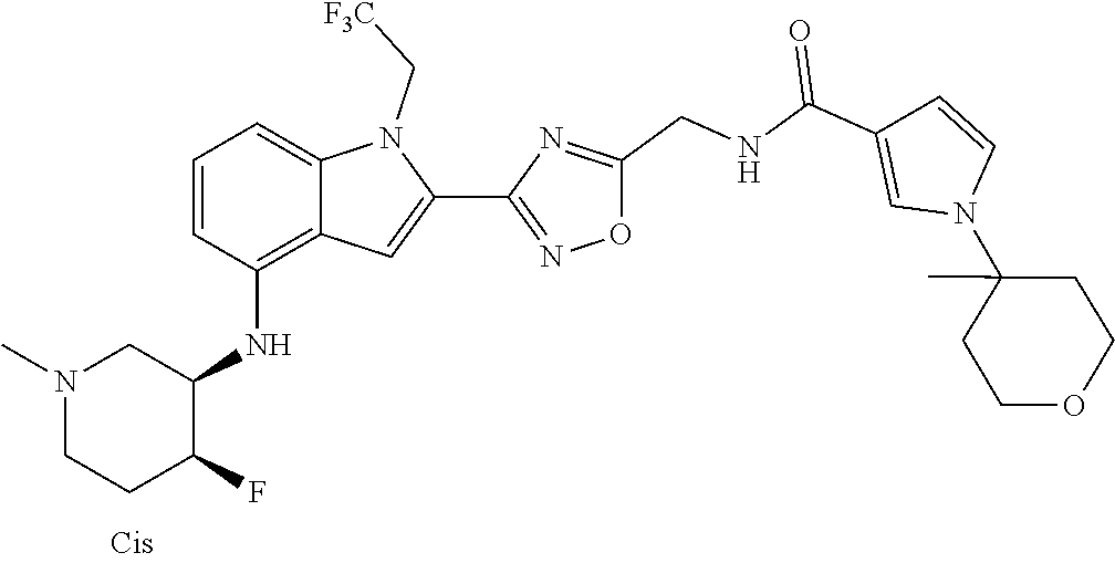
C1=CC(NC2CN(C)CCC2F)=C2C(=C1)N(C[F3C])C(C1=NOC(CNC(C3=CN(C4(C)CCOCC4)C=C3)=O)=N1)=C2
